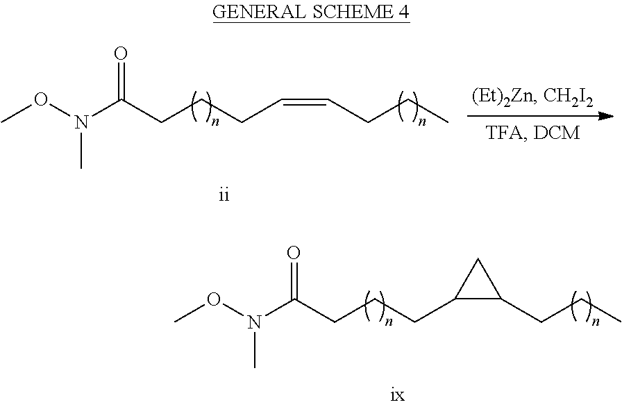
CON(C(CCCC1C(CCC)C1)=O)C.CON(C(CCCC=CCCC)=O)C
